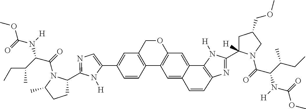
C1=C(C2=CC3=C(C4=C(C=C5C6=C(N=C(C7([H])CC(COC)CN7C(=O)C(C(CC)C)N(C(=O)OC)[H])N6[H])C=CC5=C4)OC3)C=C2)N([H])C(C2CCC(C)N2C(=O)C(C(C)CC)N(C(=O)OC)[H])=N1
